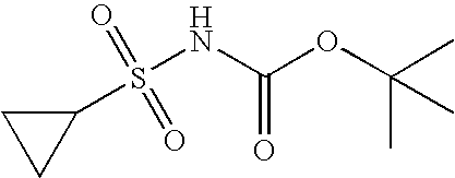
C1(S(NC(OC(C)(C)C)=O)(=O)=O)CC1
